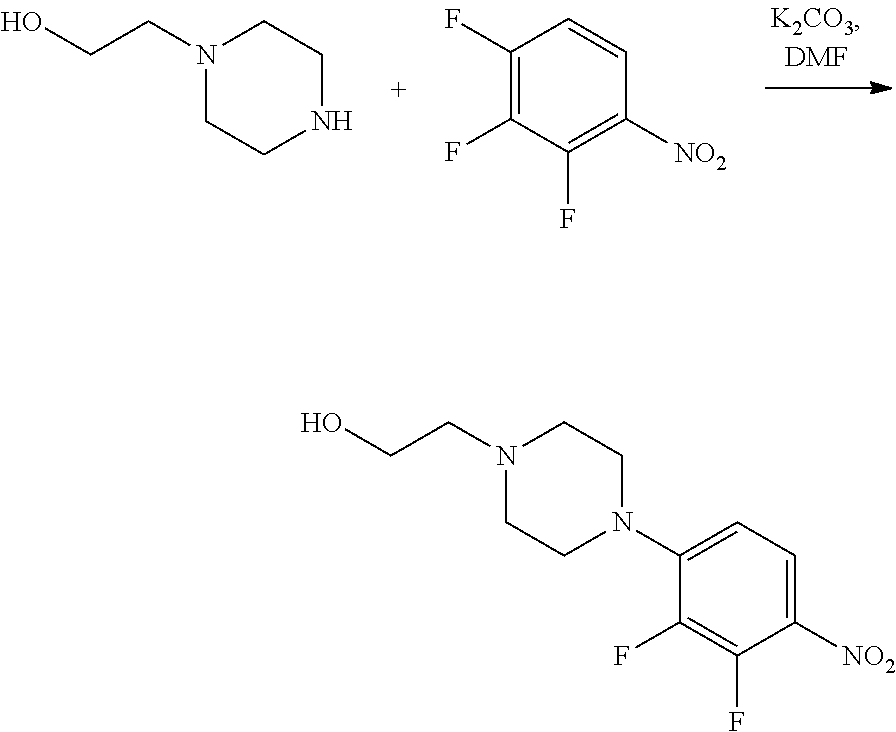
FC1=C(F)C(F)=C([NO2])C=C1.N1(CCO)CCNCC1.N1(CCO)CCN(C2=CC=C([NO2])C(F)=C2F)CC1
